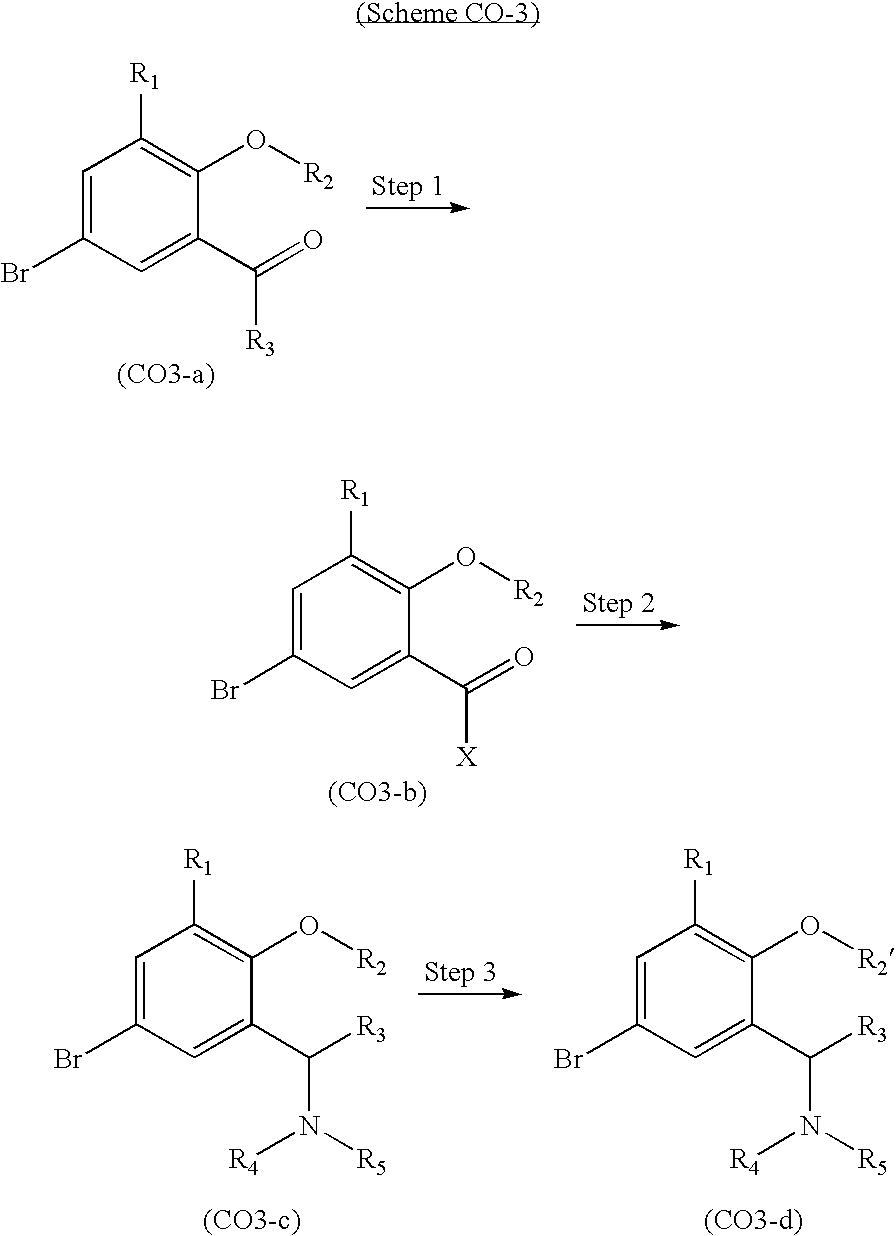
C1=C(Br)C=C(C(=O)[R3])C(O[R2])=C1[R1].C1=C(Br)C=C(C(=O)[X])C(O[R2])=C1[R1].C1=C(Br)C=C(C([R3])N([R5])[R4])C(O[R2])=C1[R1].C1=C(Br)C=C(C([R3])N([R5])[R4])C(O[R2])=C1[R1]
